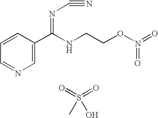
C1=NC=C(C(NCCON(=O)=O)=NC#N)C=C1.S(=O)(=O)(C)O
